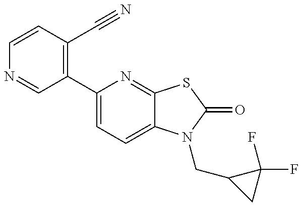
N1=CC(C2=CC=C3C(=N2)SC(=O)N3CC2CC2(F)F)=C(C#N)C=C1
